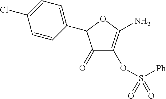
C1(=O)C(OS([Ph])(=O)=O)=C(N)OC1C1=CC=C(Cl)C=C1
